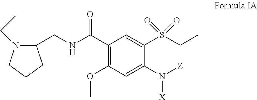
C1(C(NCC2N(CC)CCC2)=O)=C(OC)C=C(N([Z])[X])C(S(CC)(=O)=O)=C1
